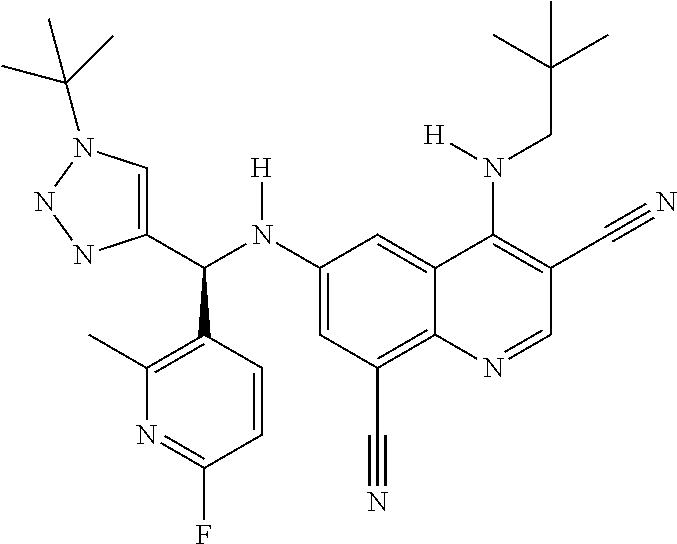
C1(N(C(C2=CN(C(C)(C)C)NN2)C2=C(C)N=C(F)C=C2)[H])=CC(C#N)=C2C(=C1)C(N(CC(C)(C)C)[H])=C(C#N)C=N2
